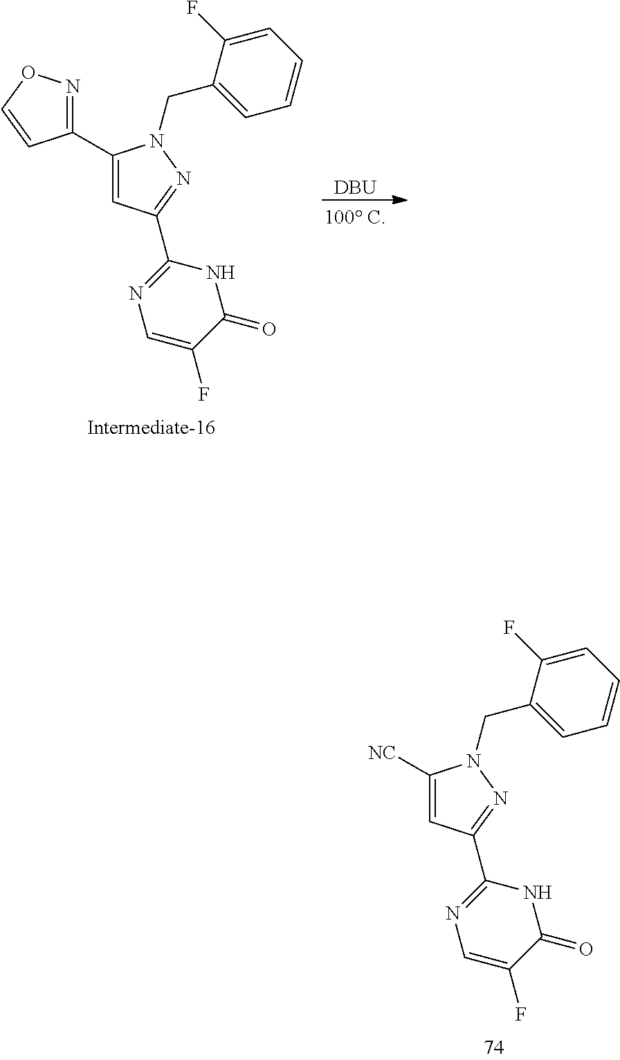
C1(C2=NOC=C2)=CC(C2=NC=C(F)C(=O)N2)=NN1CC1=CC=CC=C1F.[DBU].C1([NC])=CC(C2=NC=C(F)C(=O)N2)=NN1CC1=CC=CC=C1F
